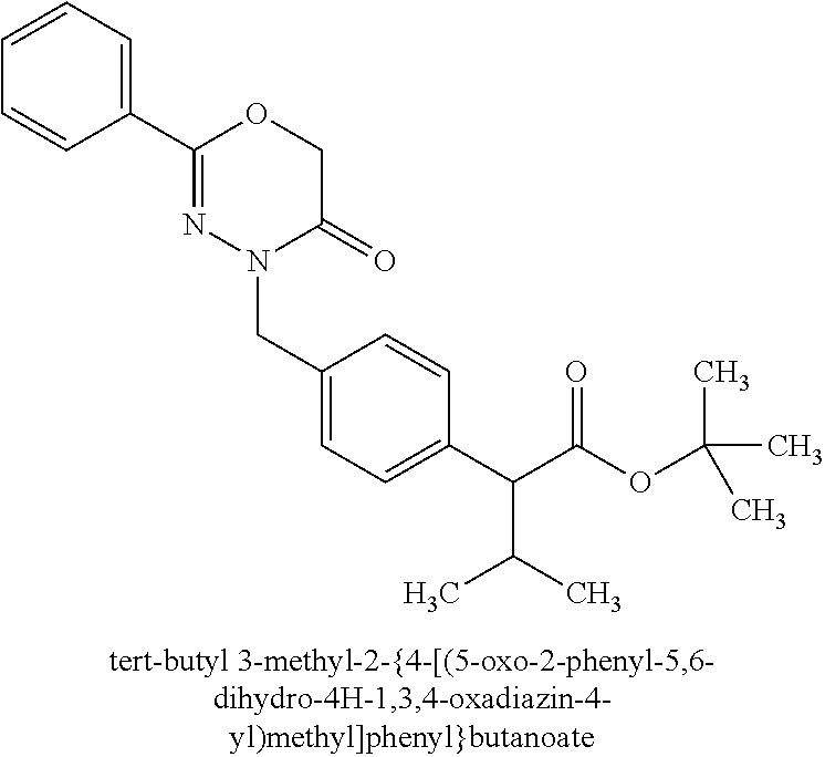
N1(CC2=CC=C(C(C(OC(C)(C)C)=O)C(C)C)C=C2)C(=O)COC(C2=CC=CC=C2)=N1
